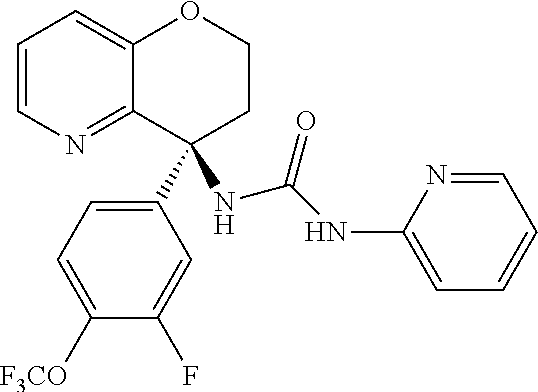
C1=CN=C2C(=C1)OCCC2(C1=CC=C([F3CO])C(F)=C1)NC(=O)NC1=CC=CC=N1
